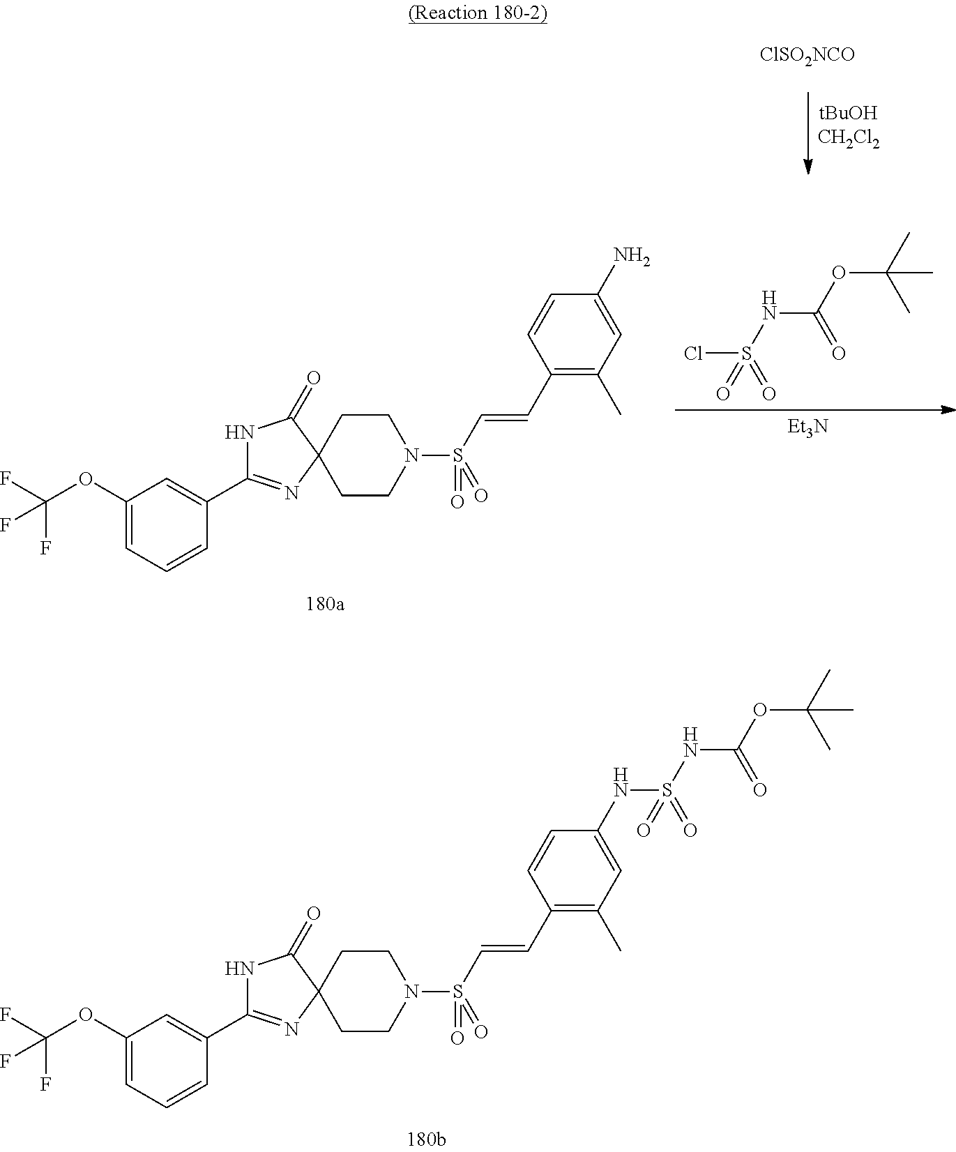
[ClSO2NCO].[Et3N].N(C(OC(C)(C)C)=O)S(Cl)(=O)=O.C1(C2=NC3(C(=O)N2)CCN(S(C=CC2=C(C)C=C(N)C=C2)(=O)=O)CC3)=CC(OC(F)(F)F)=CC=C1.C1(C2=NC3(C(=O)N2)CCN(S(C=CC2=C(C)C=C(NS(=O)(=O)NC(OC(C)(C)C)=O)C=C2)(=O)=O)CC3)=CC(OC(F)(F)F)=CC=C1
